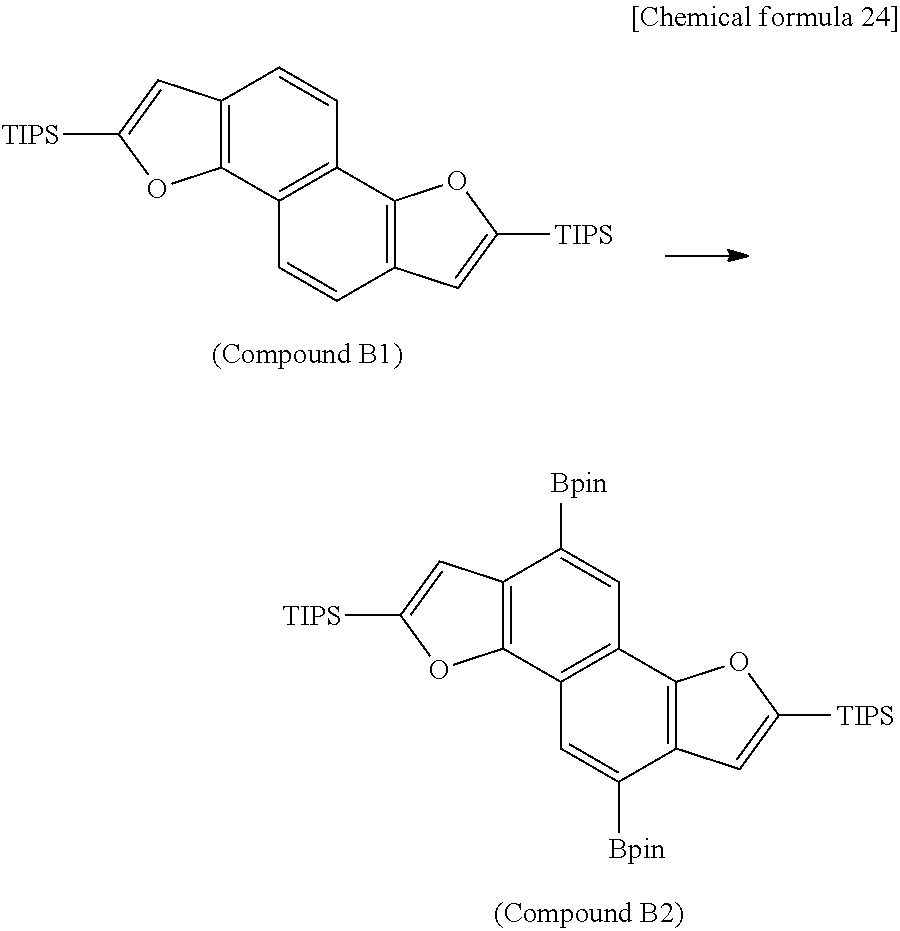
C12=C(C3=C(C=C1)C1=C(C=C3)C=C([TIPS])O1)OC([TIPS])=C2.C12=C(C3=C(C=C1[Bpin])C1=C(C([Bpin])=C3)C=C([TIPS])O1)OC([TIPS])=C2
